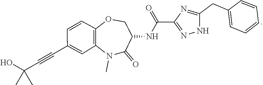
N1(C)C2=C(C=CC(C#CC(C)(O)C)=C2)OCC(NC(C2=NNC(CC3=CC=CC=C3)=N2)=O)C1=O
